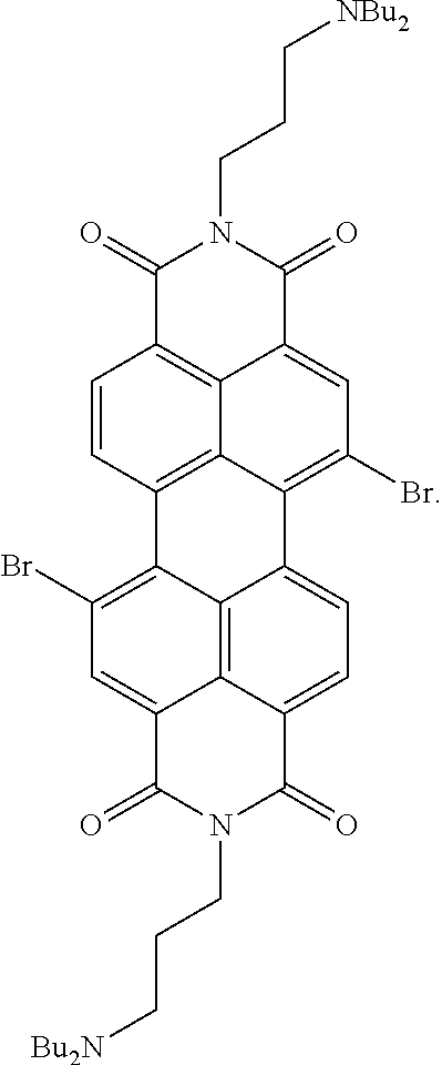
C1=CC2=C3C4=C1C(=O)N(CCC[NBu2])C(=O)C4=CC(Br)=C3C1=CC=C3C4=C1C2=C(Br)C=C4C(=O)N(CCC[Bu2N])C3=O
